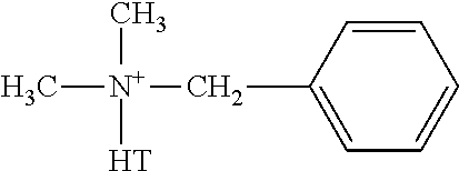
C1=CC(C[N+](C)([H])C)=CC=C1
